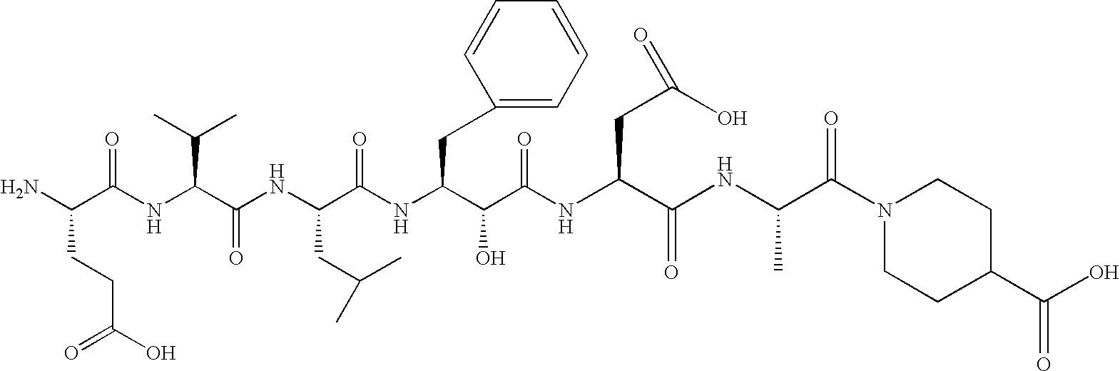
NC(C(NC(C(NC(C(NC(C(C(NC(C(NC(C(N1CCC(C(O)=O)CC1)=O)C)=O)CC(O)=O)=O)O)CC1=CC=CC=C1)=O)CC(C)C)=O)C(C)C)=O)CCC(O)=O
